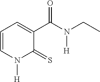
C1=CN([H])C(=S)C(C(N([H])CC)=O)=C1
